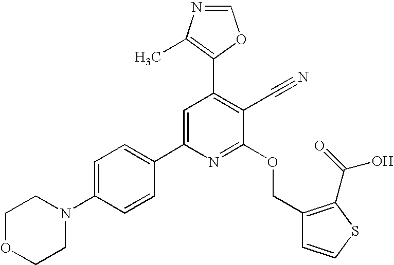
C1OCCN(C2=CC=C(C3=CC(C4=C(C)N=CO4)=C(C#N)C(OCC4=C(C(O)=O)SC=C4)=N3)C=C2)C1
